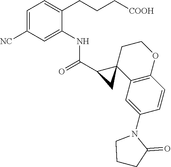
C1=C([NC])C=C(NC(C2CC23C2=C(OCC3)C=CC(N3CCCC3=O)=C2)=O)C(CCC[COOH])=C1
